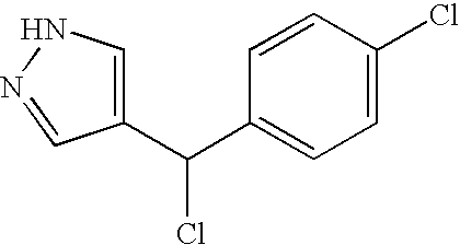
C1(C(C2=CC=C(Cl)C=C2)Cl)=CNN=C1
